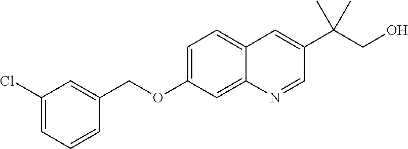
C1(Cl)=CC=CC(COC2=CC=C3C(=C2)N=CC(C(CO)(C)C)=C3)=C1
